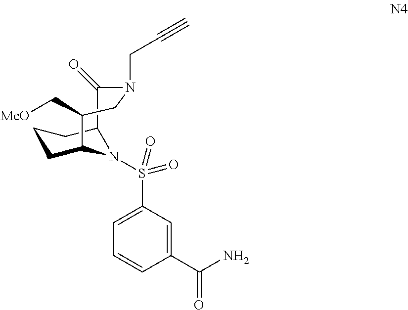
C1CC2N(S(=O)(C3=CC=CC(C(N)=O)=C3)=O)C(C1)C(=O)N(CC#C)CC2C[MeO]
